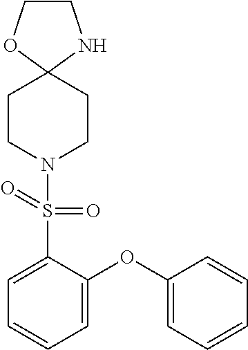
C1CNC2(O1)CCN(S(C1=CC=CC=C1OC1=CC=CC=C1)(=O)=O)CC2
